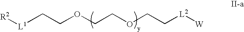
[L1]([R2])CCOCCOCC[L2][W]
